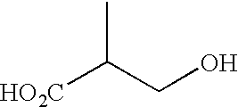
CC(CO)[HO2C]
